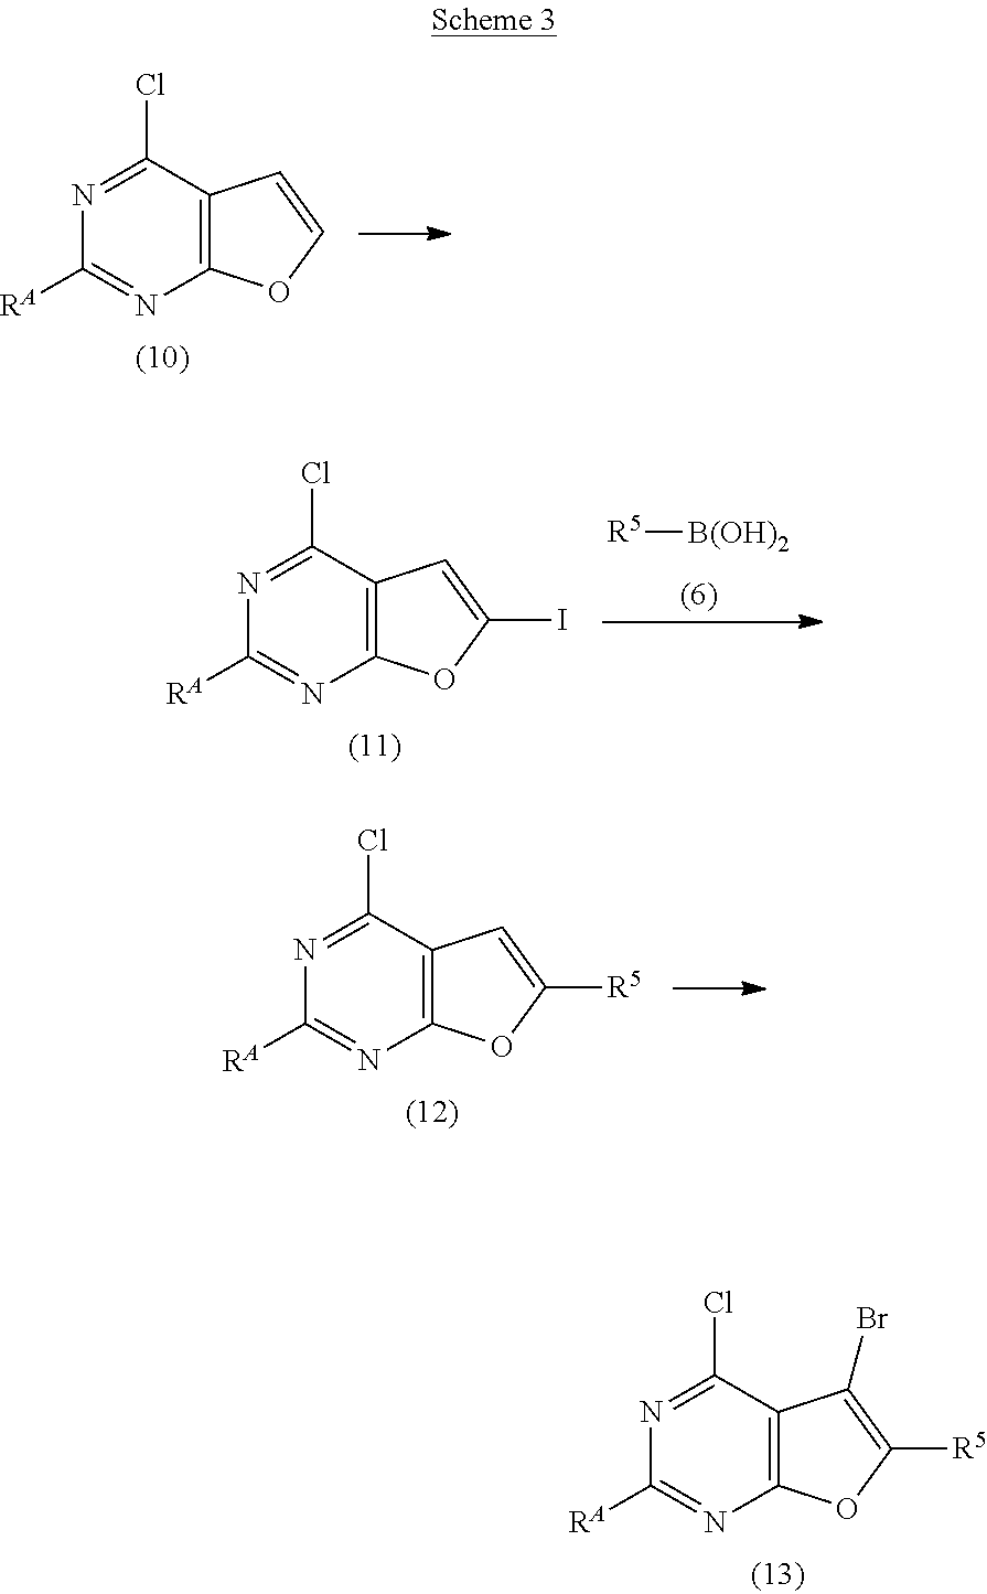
N1=C(Cl)C2=C(N=C1[RA])OC(I)=C2.[R5][B(OH)2].N1=C(Cl)C2=C(N=C1[RA])OC=C2.N1=C(Cl)C2=C(N=C1[RA])OC([R5])=C2.N1=C(Cl)C2=C(N=C1[RA])OC([R5])=C2Br
